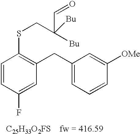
C1=CC(F)=CC(CC2=CC=CC([OMe])=C2)=C1SCC([Bu])(C=O)[Bu].[C25H33O2FS]
